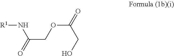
[R1]NC(COC(CO)=O)=O
